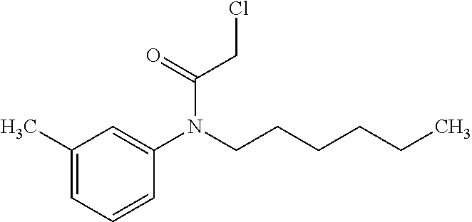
C1(C)=CC=CC(N(CCCCCC)C(CCl)=O)=C1
